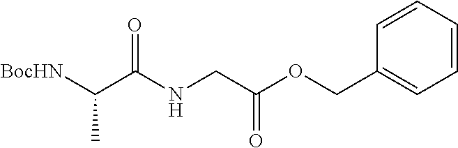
[BocHN]C(C(NCC(OCC1=CC=CC=C1)=O)=O)C
